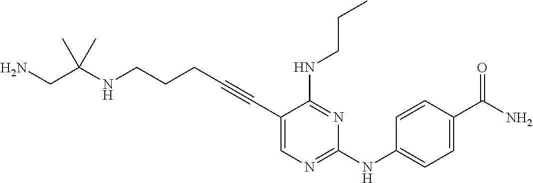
C(CC#CC1=CN=C(NC2=CC=C(C(N)=O)C=C2)N=C1NCCC)CNC(CN)(C)C
